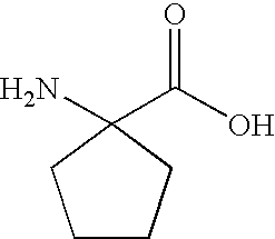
C1CCC(N)(C(O)=O)C1
